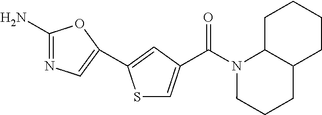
S1C=C(C(N2CCCC3C2CCCC3)=O)C=C1C1=CN=C(N)O1
